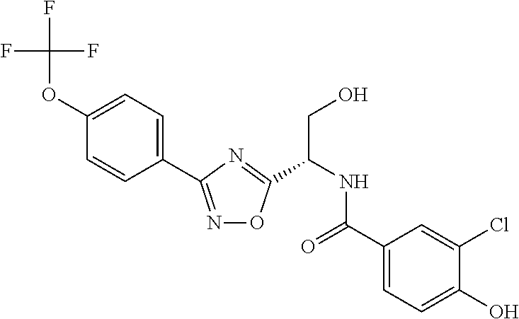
C1=C(OC(F)(F)F)C=CC(C2=NOC(C(CO)NC(=O)C3=CC=C(O)C(Cl)=C3)=N2)=C1
